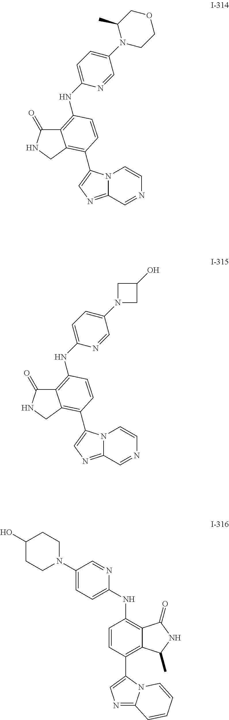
C12=C(NC3=CC=C(N4CCOCC4C)C=N3)C=CC(C3=CN=C4N3C=CN=C4)=C1CNC2=O.C12=C(NC3=CC=C(N4CC(O)C4)C=N3)C=CC(C3=CN=C4N3C=CN=C4)=C1CNC2=O.C1(C2=CN=C3N2C=CC=C3)=C2C(=C(NC3=CC=C(N4CCC(O)CC4)C=N3)C=C1)C(=O)NC2C
